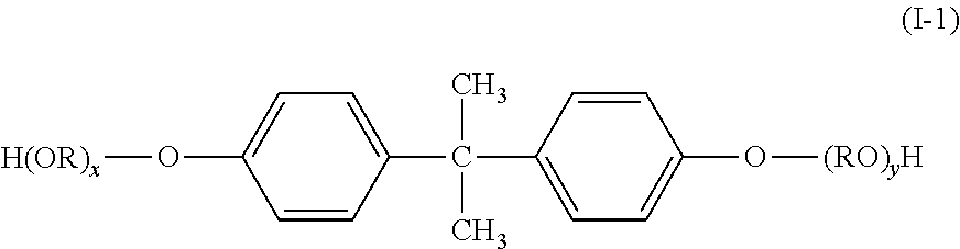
C1=C(C(C2=CC=C(O[(RO)yH])C=C2)(C)C)C=CC(O[H(OR)x])=C1
